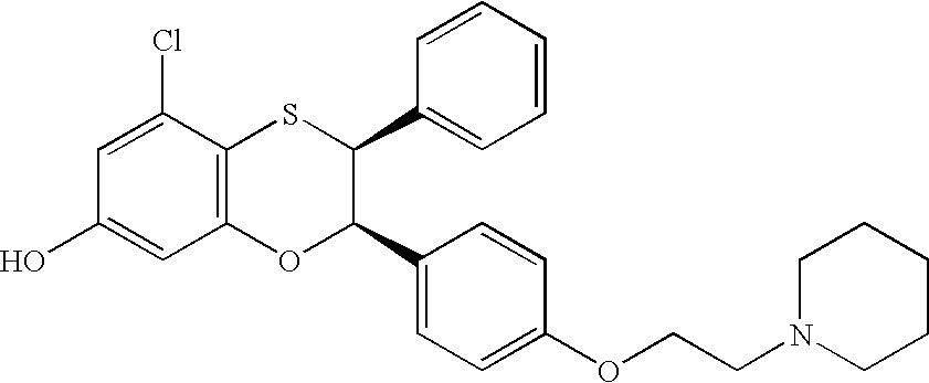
C1=C(Cl)C2=C(C=C1O)OC(C1=CC=C(OCCN3CCCCC3)C=C1)C(C1=CC=CC=C1)S2
